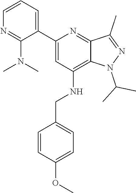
N1(C(C)C)N=C(C)C2=NC(C3=CC=CN=C3N(C)C)=CC(NCC3=CC=C(OC)C=C3)=C12
